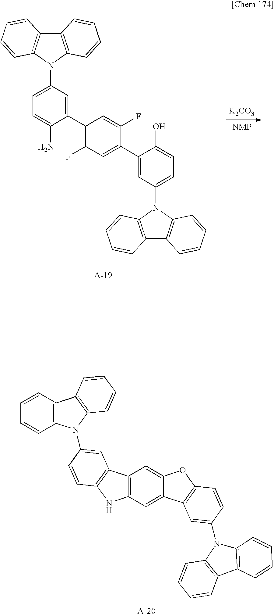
C12=C(C=C3C(=C1)OC1=C3C=C(N3C4=C(C5=C3C=CC=C5)C=CC=C4)C=C1)NC1=C2C=C(N2C3=C(C4=C2C=CC=C4)C=CC=C3)C=C1.C12=C(N(C3=CC=C(N)C(C4=C(F)C=C(C5=CC(N6C7=C(C8=C6C=CC=C8)C=CC=C7)=CC=C5O)C(F)=C4)=C3)C3=C1C=CC=C3)C=CC=C2.[K2CO3]
